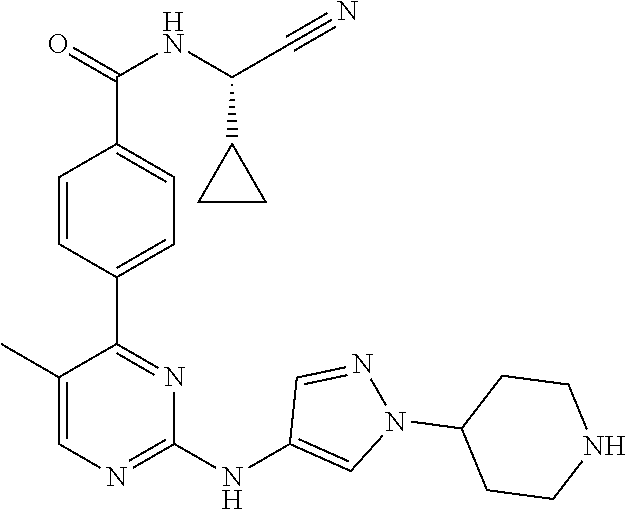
C1(C2=NC(NC3=CN(C4CCNCC4)N=C3)=NC=C2C)=CC=C(C(=O)NC(C#N)C2CC2)C=C1
